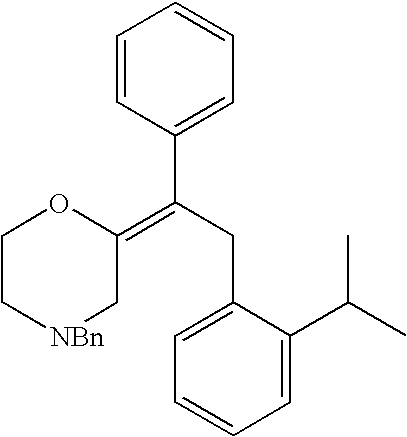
C1C[NBn]CC(=C(C2=CC=CC=C2)CC2=CC=CC=C2C(C)C)O1
